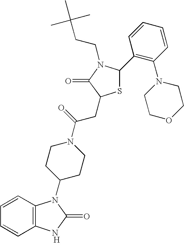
[H].C12=C(C=CC=C1)N(C1CCN(C(=O)CC3SC(C4=C(N5CCOCC5)C=CC=C4)N(CCC(C)(C)C)C3=O)CC1)C(=O)N2
